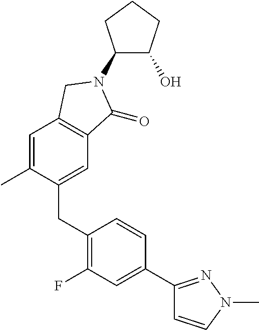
C1(CC2=C(F)C=C(C3=NN(C)C=C3)C=C2)=CC2=C(C=C1C)CN(C1C(O)CCC1)C2=O
